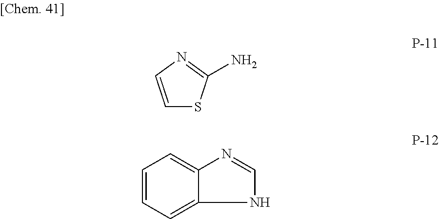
C1=CN=C(N)S1.C1=CC=C2C(=C1)N=CN2
